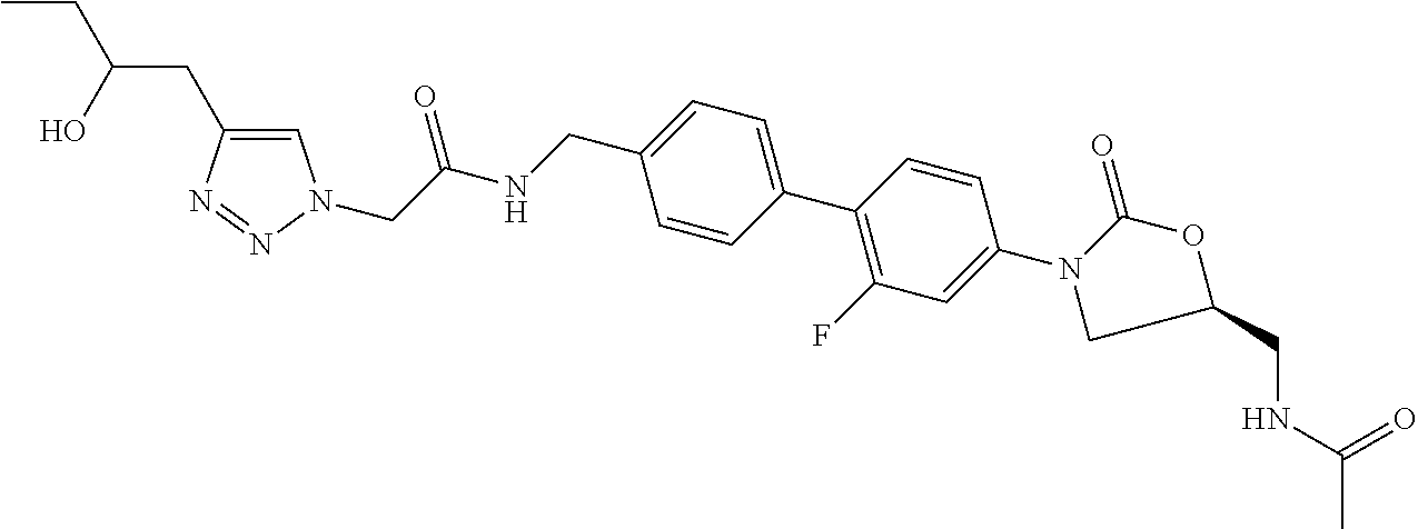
C1=C(CC(CC)O)N=NN1CC(NCC1=CC=C(C2=C(F)C=C(N3C(=O)OC(CNC(C)=O)C3)C=C2)C=C1)=O
